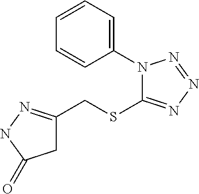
N1(C2=CC=CC=C2)C(SCC2=NNC(=O)C2)=NN=N1
